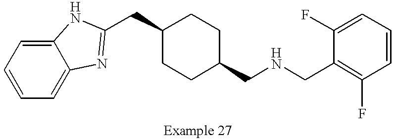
C1=CC=C2C(=C1)NC(CC1CCC(CNCC3=C(F)C=CC=C3F)CC1)=N2
